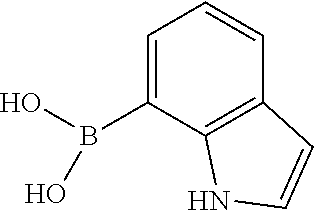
OB(O)C1=CC=CC2=C1NC=C2
